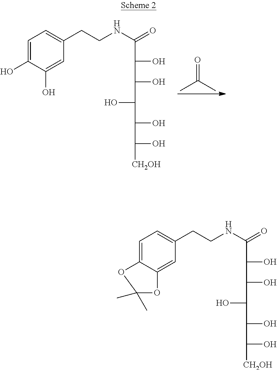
C1=C(O)C(O)=CC(CCNC(=O)C(O)C(O)C(O)C(O)C(O)[CH2OH])=C1.CC(C)=O.C1=C2C(=CC(CCNC(=O)C(O)C(O)C(O)C(O)C(O)[CH2OH])=C1)OC(C)(C)O2
